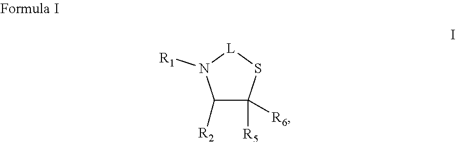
C1([R2])C([R5])([R6])S[L]N1[R1]
